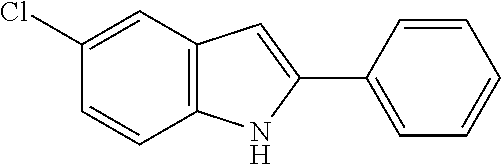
C12=C(C=C(Cl)C=C1)C=C(C1=CC=CC=C1)N2
